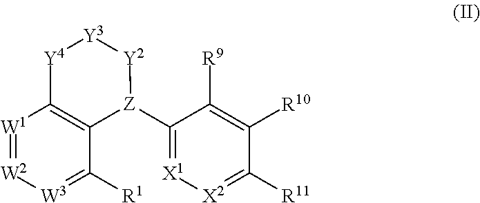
C1([Z]2C3=C([W1]=[W2][W3]=C3[R1])[Y4][Y3][Y2]2)=[X1][X2]=C([R11])C([R10])=C1[R9]
